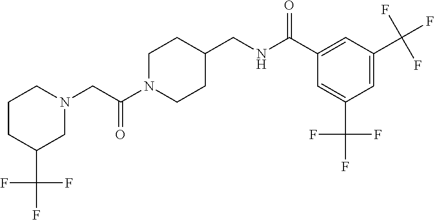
C1N(C(CN2CCCC(C(F)(F)F)C2)=O)CCC(CNC(C2=CC(C(F)(F)F)=CC(C(F)(F)F)=C2)=O)C1
